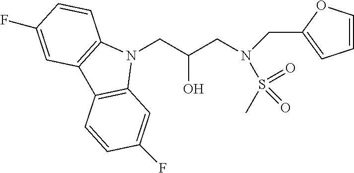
N1(CC(CN(CC2=CC=CO2)S(C)(=O)=O)O)C2=C(C3=C1C=C(F)C=C3)C=C(F)C=C2
